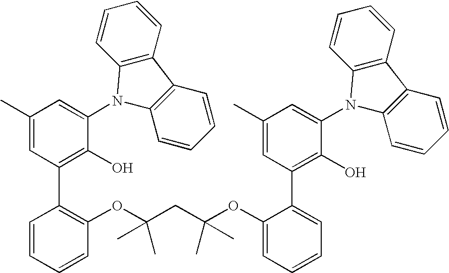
C1(C)=CC(C2=C(OC(CC(OC3=CC=CC=C3C3=C(O)C(N4C5=C(C6=C4C=CC=C6)C=CC=C5)=CC(C)=C3)(C)C)(C)C)C=CC=C2)=C(O)C(N2C3=C(C4=C2C=CC=C4)C=CC=C3)=C1
